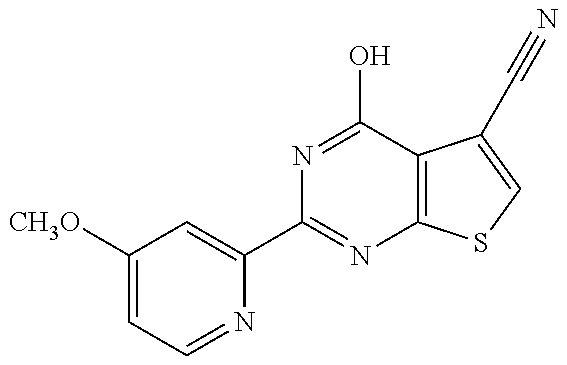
C1([CH3O])=CC=NC(C2=NC3=C(C(O)=N2)C(C#N)=CS3)=C1
